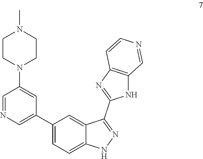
C1=NC=C(C2=CC=C3C(=C2)C(C2=NC4=C(N2)C=NC=C4)=NN3)C=C1N1CCN(C)CC1
